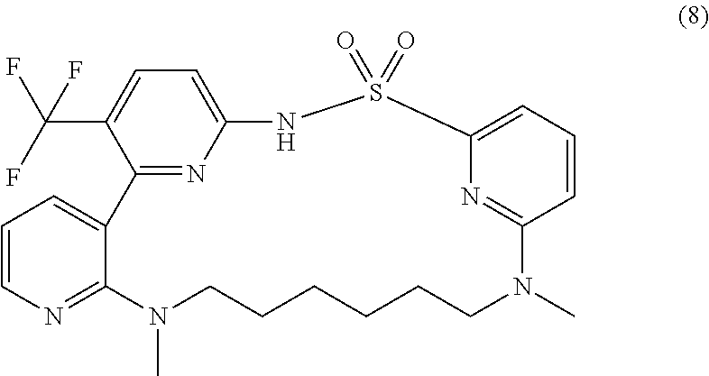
C1=CN=C2C(=C1)C1=NC(=CC=C1C(F)(F)F)NS(=O)(=O)C1=CC=CC(=N1)N(C)CCCCCCN2C
